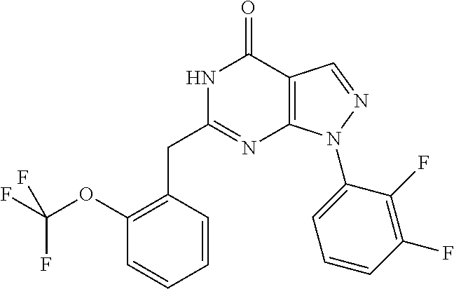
N1C(CC2=C(OC(F)(F)F)C=CC=C2)=NC2=C(C1=O)C=NN2C1=CC=CC(F)=C1F
